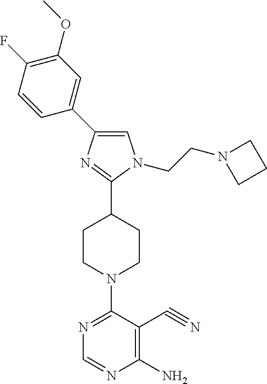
N1=C(N2CCC(C3=NC(C4=CC(OC)=C(F)C=C4)=CN3CCN3CCC3)CC2)C(C#N)=C(N)N=C1
